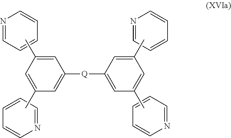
C1=C([Q]C2=CC(C)=CC(C)=C2)C=C(C)C=C1C.N1=CC=CC=C1.N1=CC=CC=C1.C1=CC=NC=C1.C1=CC=NC=C1
